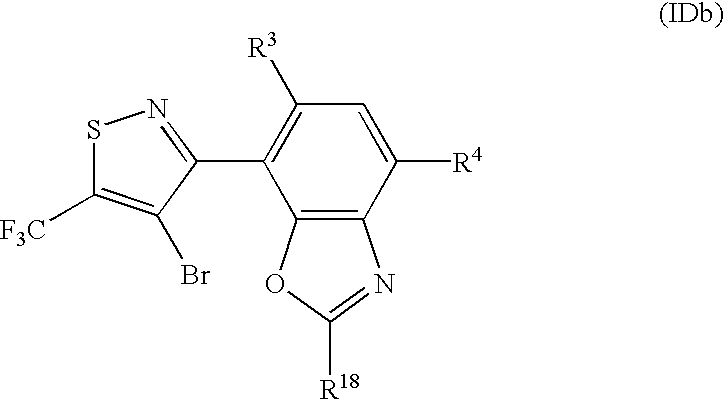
C1([R3])=C(C2=NSC([F3C])=C2Br)C2=C(C([R4])=C1)N=C([R18])O2
